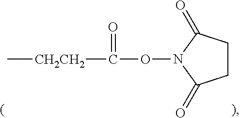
C1CC(=O)N(OC(=O)[CH2CH2]C)C1=O
